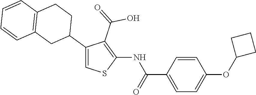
C1(C2CCC3=C(C2)C=CC=C3)=CSC(NC(C2=CC=C(OC3CCC3)C=C2)=O)=C1C(=O)O
